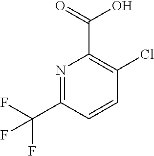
N1=C(C(F)(F)F)C=CC(Cl)=C1C(=O)O
